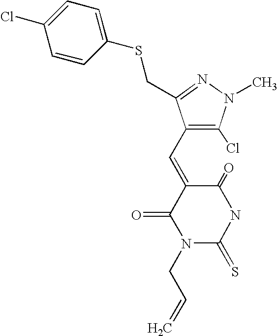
C1(=O)C(=CC2=C(Cl)N(C)N=C2CSC2=CC=C(Cl)C=C2)C(=O)N(CC=C)C(=S)N1
